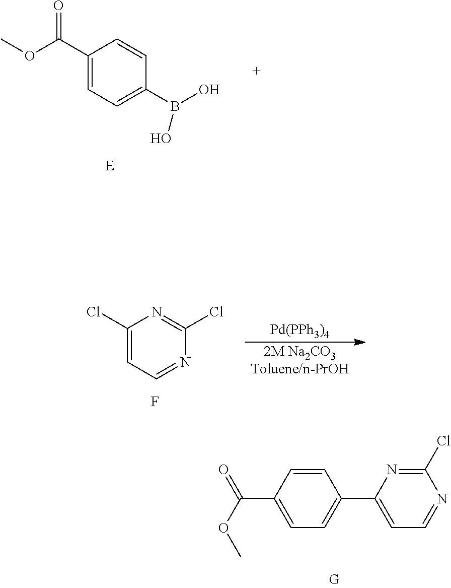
O=C(OC)C1=CC=C(C2=CC=NC(Cl)=N2)C=C1.COC(C1=CC=C(B(O)O)C=C1)=O.C1(Cl)=CC=NC(Cl)=N1.F.[Pd(PPh3)4].[2M Na2CO3Toluene/n-PrOH]
